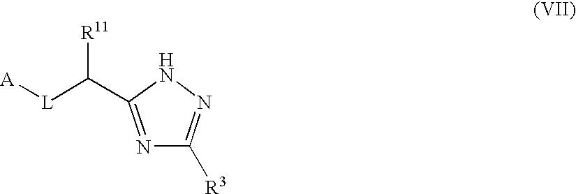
N1=C(C([L][A])[R11])NN=C1[R3]
